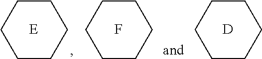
C1CCCCC1.[D].C1CCCCC1.F.C1CCCCC1.[E]
